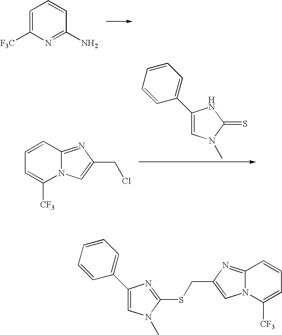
C1=C([F3C])N=C(N)C=C1.C1=CC2=NC(CCl)=CN2C([CF3])=C1.C1=CC=CC(C2=CN(C)C(=S)N2)=C1.C1=CC=CC(C2=CN(C)C(SCC3=CN4C(=N3)C=CC=C4[CF3])=N2)=C1
